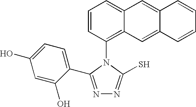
C1=CC(N2C(S)=NN=C2C2=CC=C(O)C=C2O)=C2C(=C1)C=C1C(=C2)C=CC=C1
